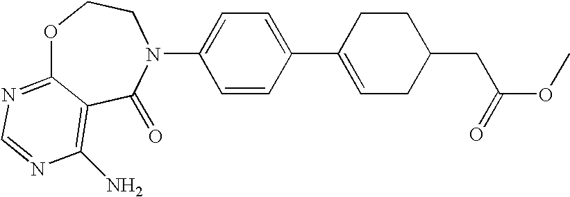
C1=CC(N2C(=O)C3=C(N)N=CN=C3OCC2)=CC=C1C1=CCC(CC(OC)=O)CC1
